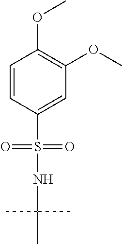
C1=CC(S(NC(C)(C)C)(=O)=O)=CC(OC)=C1OC
